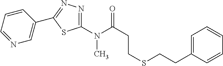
C1(N(C(CCSCCC2=CC=CC=C2)=O)C)=NN=C(C2=CN=CC=C2)S1
